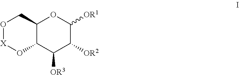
C12C(C([OR3])C([OR2])C([OR1])O1)O[X]OC2
